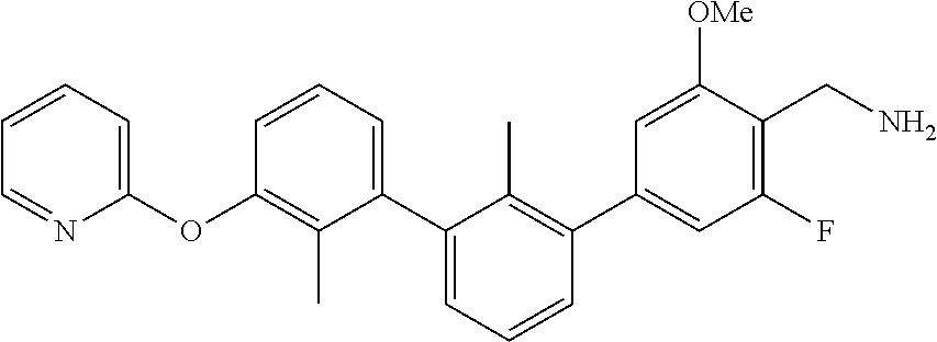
O(C1=C(C)C(C2=CC=CC(C3=CC(F)=C(CN)C([OMe])=C3)=C2C)=CC=C1)C1=CC=CC=N1
